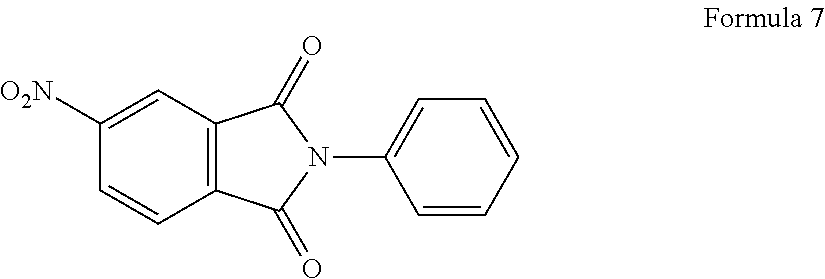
C1([O2N])=CC2=C(C=C1)C(=O)N(C1=CC=CC=C1)C2=O
